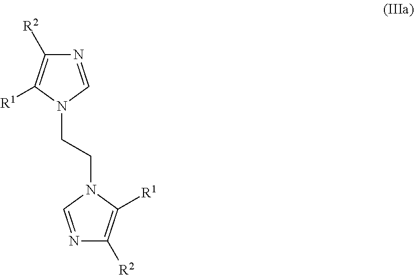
N1(CCN2C=NC([R2])=C2[R1])C=NC([R2])=C1[R1]
